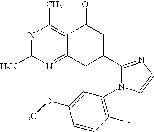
C12=C(C)N=C(N)N=C1CC(C1=NC=CN1C1=C(F)C=CC(OC)=C1)CC2=O
